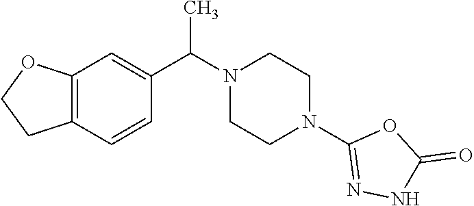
C(N1CCN(C2=NNC(=O)O2)CC1)(C)C1=CC2=C(C=C1)CCO2
